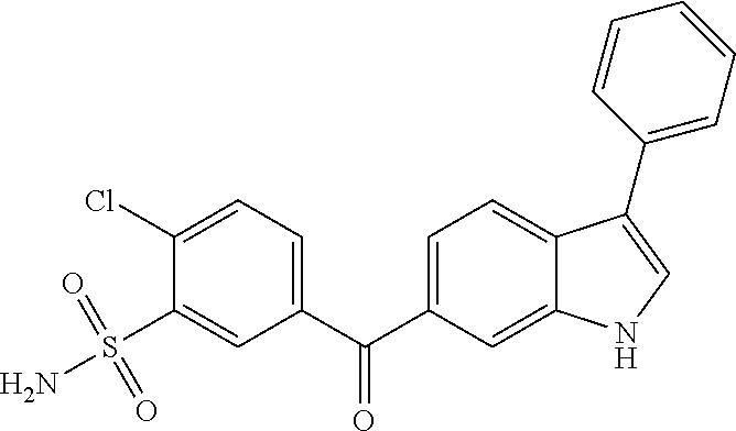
C1(Cl)=CC=C(C(C2=CC=C3C(=C2)NC=C3C2=CC=CC=C2)=O)C=C1S(=O)(=O)N
